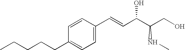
C1=CC(CCCCC)=CC=C1C=CC(C(NC)CO)O
